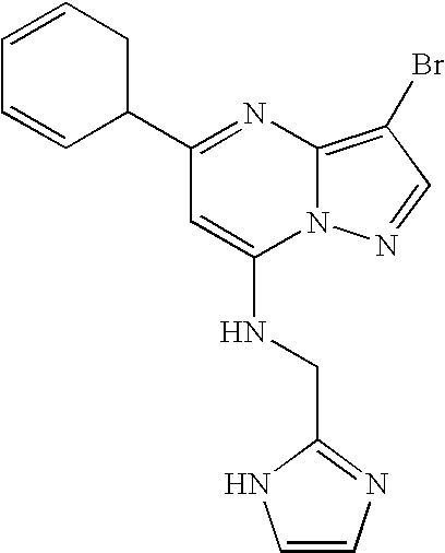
C1=CCC(C2=NC3=C(Br)C=NN3C(NCC3=NC=CN3)=C2)C=C1
